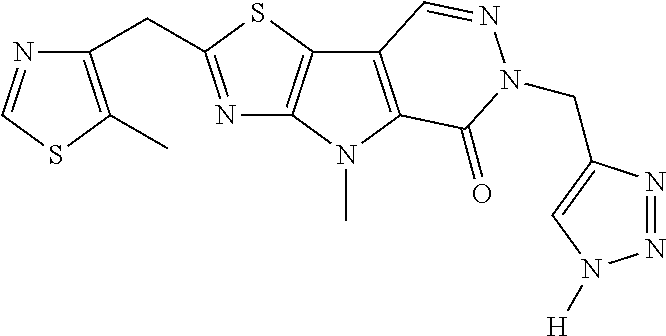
N1=C(CC2=C(C)SC=N2)SC2=C1N(C)C1=C2C=NN(CC2=CN([H])N=N2)C1=O
